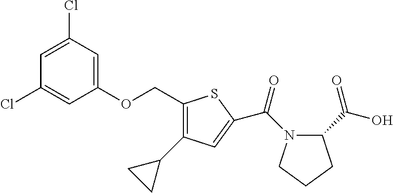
S1C(COC2=CC(Cl)=CC(Cl)=C2)=C(C2CC2)C=C1C(=O)N1C(C(=O)O)CCC1
